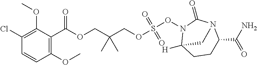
C(OCC(COS(ON1C2([H])CCC(C(N)=O)N(C1=O)C2)(=O)=O)(C)C)(=O)C1=C(OC)C=CC(Cl)=C1OC
